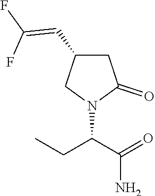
C1C(C=C(F)F)CN(C(C(=O)N)CC)C1=O
